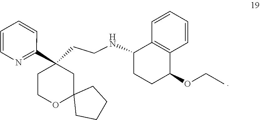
C1(C2(CCNC3C4=C(C=CC=C4)C(OCC)CC3)CCOC3(C2)CCCC3)=NC=CC=C1
